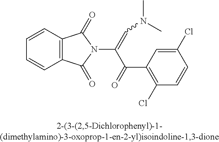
C1=CC2=C(C=C1)C(=O)N(C(C(C1=C(Cl)C=CC(Cl)=C1)=O)=CN(C)C)C2=O
